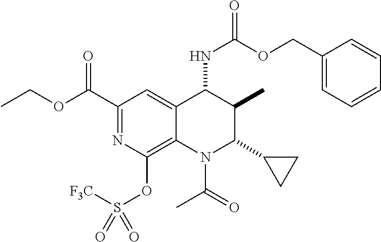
C1(C(=O)OCC)=NC(OS([F3C])(=O)=O)=C2C(=C1)C(NC(OCC1=CC=CC=C1)=O)C(C)C(C1CC1)N2C(C)=O
